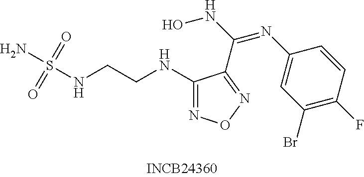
C1(NCCNS(N)(=O)=O)=NON=C1C(=NC1=CC(Br)=C(F)C=C1)NO
